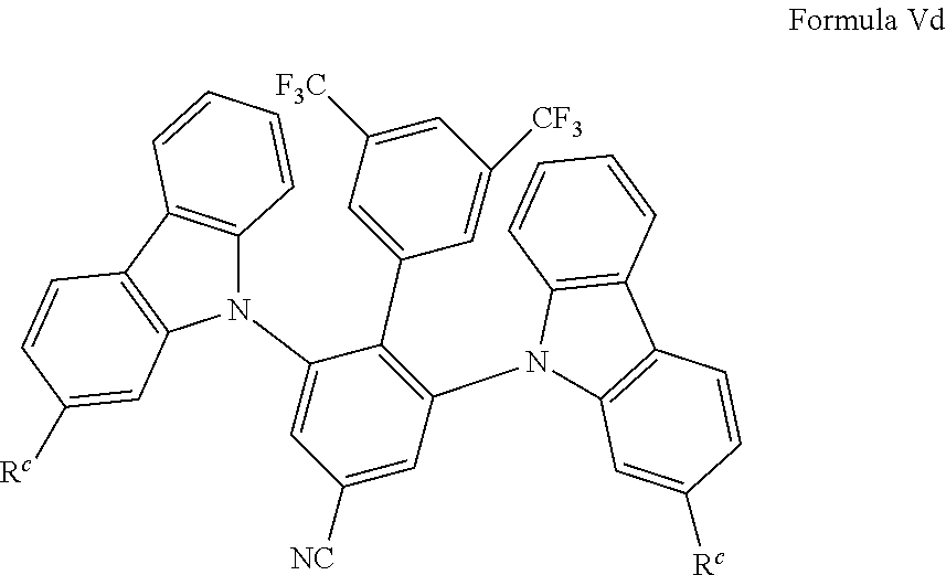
C1(N2C3=C(C4=C2C=C([Rc])C=C4)C=CC=C3)=CC([NC])=CC(N2C3=C(C4=C2C=CC=C4)C=CC([Rc])=C3)=C1C1=CC([F3C])=CC([CF3])=C1
